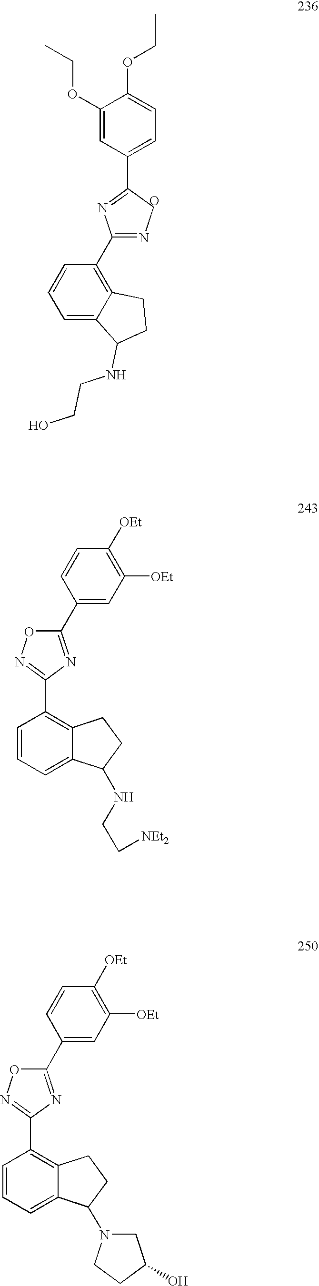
C1(OCC)=CC(C2=NC(C3=C4C(=CC=C3)C(NCCO)CC4)=NC2)=CC=C1OCC.O.C1(C2=NC(C3=C4C(=CC=C3)C(NCC[NEt2])CC4)=NO2)=CC([OEt])=C([OEt])C=C1.C1(C2=NC(C3=C4C(=CC=C3)C(N3CC(O)CC3)CC4)=NO2)=CC([OEt])=C([OEt])C=C1
